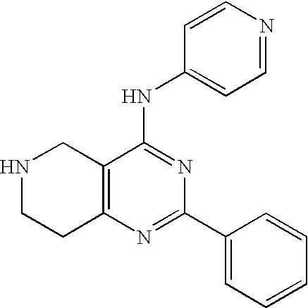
N1CCC2=C(C1)C(NC1=CC=NC=C1)=NC(C1=CC=CC=C1)=N2
